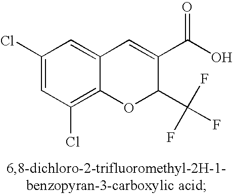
C1=C(Cl)C=C2C(=C1Cl)OC(C(F)(F)F)C(C(O)=O)=C2
